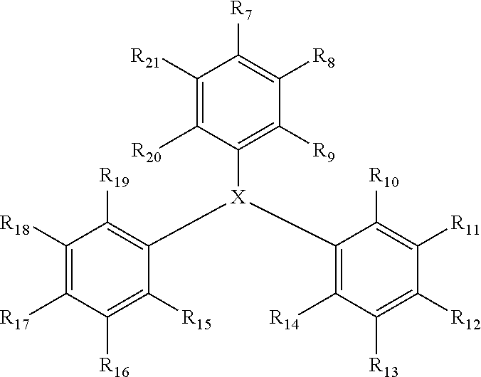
C1([R21])=C([R20])C([X](C2=C([R14])C([R13])=C([R12])C([R11])=C2[R10])C2=C([R19])C([R18])=C([R17])C([R16])=C2[R15])=C([R9])C([R8])=C1[R7]
